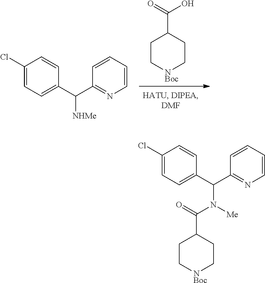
C1C[NBoc]CCC1C(=O)O.C1(Cl)=CC=C(C(C2=NC=CC=C2)[NHMe])C=C1.C1(Cl)=CC=C(C(C2=NC=CC=C2)N(C(C2CC[NBoc]CC2)=O)[Me])C=C1
